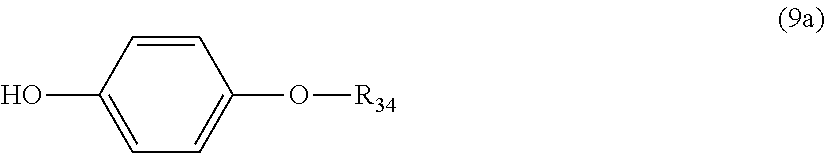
C1=CC(O)=CC=C1O[R34]
